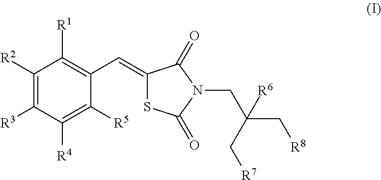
C1([R2])=C([R3])C([R4])=C([R5])C(C=C2SC(=O)N(CC(C[R8])(C[R7])[R6])C2=O)=C1[R1]
